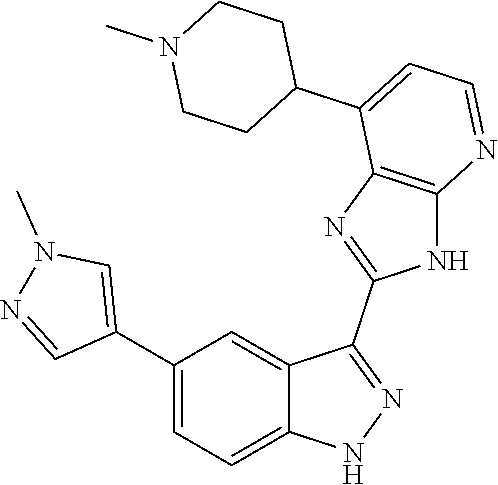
C1(C2=CC=C3C(=C2)C(C2=NC4=C(N2)N=CC=C4C2CCN(C)CC2)=NN3)=CN(C)N=C1
